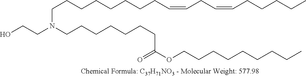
C(CCCCCCCC=CCC=CCCCCC)N(CCO)CCCCCCCC(=O)OCCCCCCCCC
